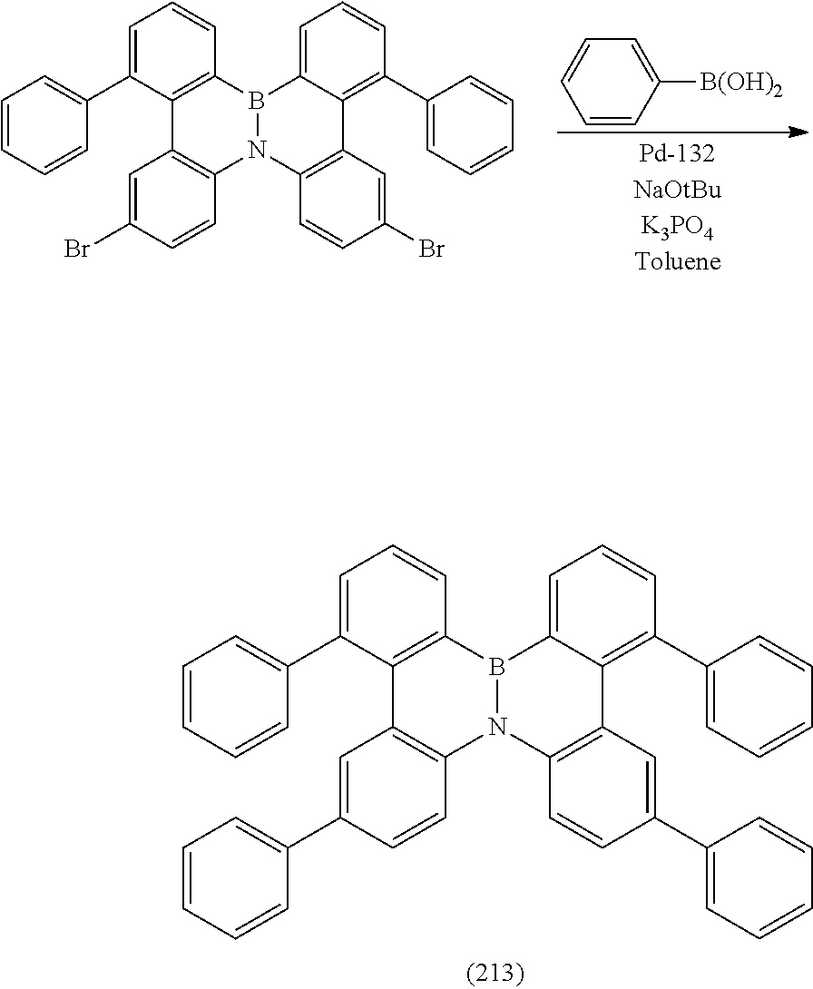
C1=CC=CC(C2=CC=CC3=C2C2=C(C=CC(Br)=C2)N2B3C3=CC=CC(C4=CC=CC=C4)=C3C3=C2C=CC(Br)=C3)=C1.C1=CC([B(OH)2])=CC=C1.C1=CC=CC(C2=CC=CC3=C2C2=C(C=CC(C4=CC=CC=C4)=C2)N2B3C3=CC=CC(C4=CC=CC=C4)=C3C3=C2C=CC(C2=CC=CC=C2)=C3)=C1
